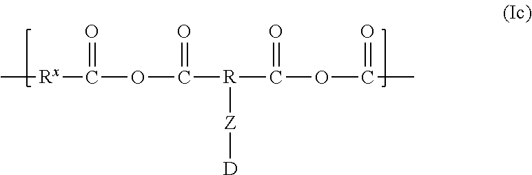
C[Rx]C(OC([R](C(=O)OC(C)=O)[Z][D])=O)=O
